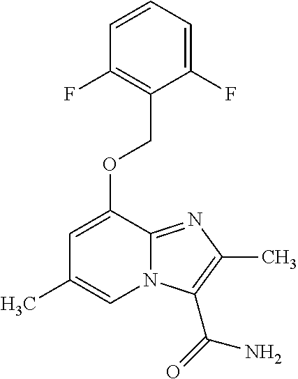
C1=CC=C(F)C(COC2=CC(C)=CN3C2=NC(C)=C3C(=O)N)=C1F
